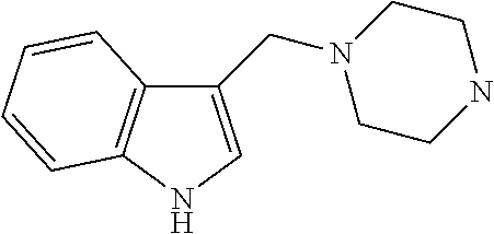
C1(CN2CCNCC2)=CNC2=C1C=CC=C2
